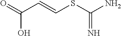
C(=CC(=O)O)SC(N)=N
